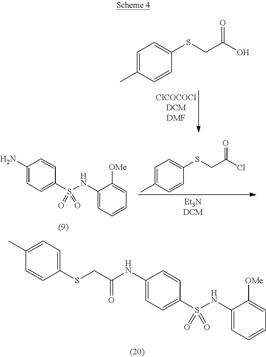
C1=C(C)C=CC(SCC(O)=O)=C1.C1=C(C)C=CC(SCC(Cl)=O)=C1.C1(N)=CC=C(S(NC2=CC=CC=C2[OMe])(=O)=O)C=C1.C1(NC(CSC2=CC=C(C)C=C2)=O)=CC=C(S(NC2=CC=CC=C2[OMe])(=O)=O)C=C1
